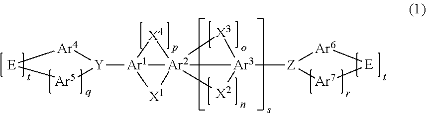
[E]1[Ar4][Y]([Ar1]23[Ar2]45([Ar3]([Z]6[Ar6][E][Ar7]6)([X3]4)[X2]5)([X4]2)[X1]3)[Ar5]1
